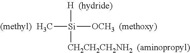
C[Si]([H])([CH2CH2CH2NH2])[OCH3]
